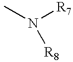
[R7]N([R8])C
